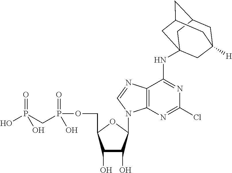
C1(O)C(O)C(N2C3=C(C(NC45CC6([H])CC(CC(C4)C6)C5)=NC(Cl)=N3)N=C2)OC1COP(CP(=O)(O)O)(=O)O
